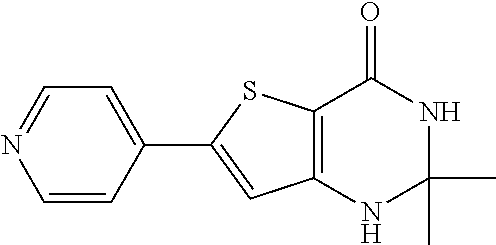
C1=CC(C2=CC3=C(S2)C(=O)NC(C)(C)N3)=CC=N1
